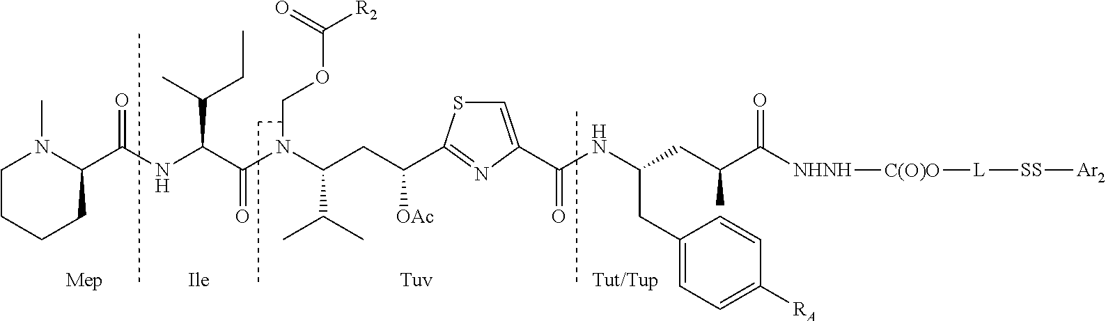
C1CCCC(C(NC(C(N(C(CC([OAc])C2=NC(C(NC(CC(C([NHNH][C(O)O][L][SS][Ar2])=O)C)CC3=CC=C([RA])C=C3)=O)=CS2)C(C)C)COC([R2])=O)=O)C(C)CC)=O)N1C
